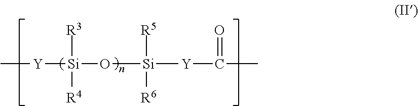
[Y]([Si]([R3])([R4])O[Si]([R5])([R6])[Y]C(=O)C)C
